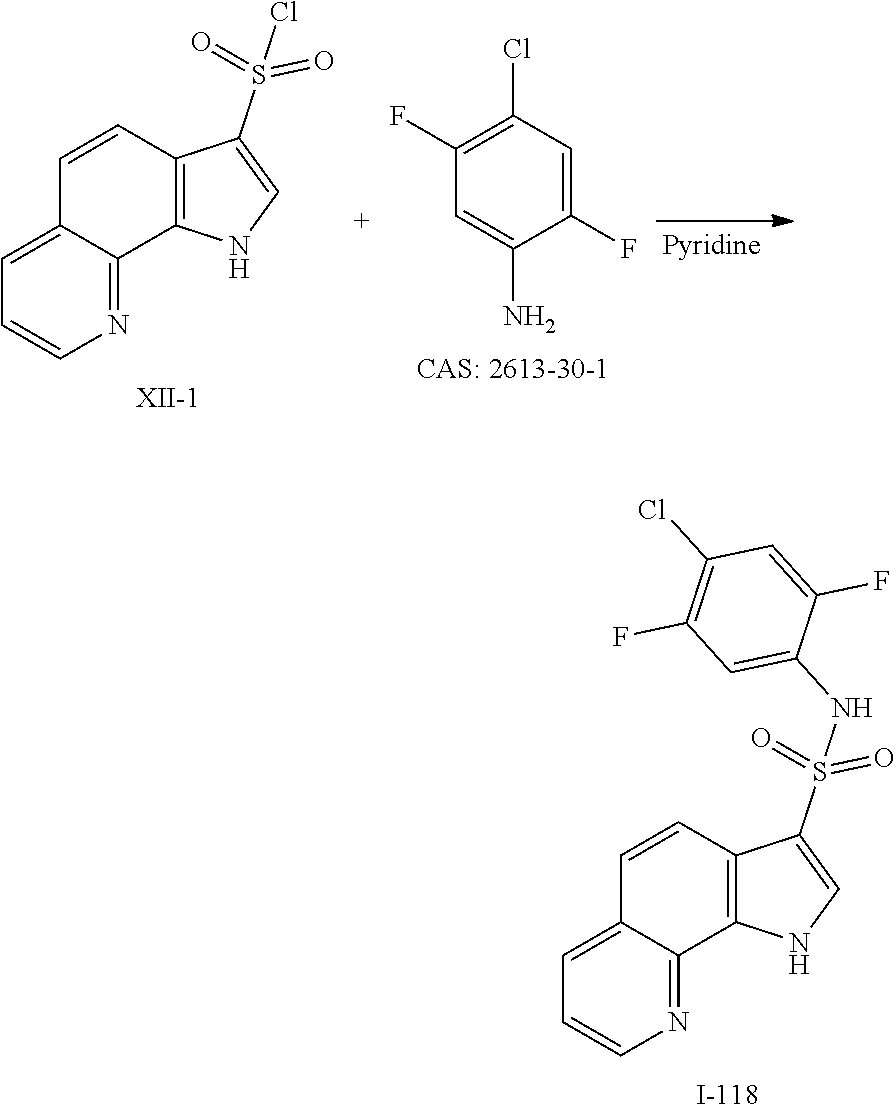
C1=CC2=C(C3=NC=CC=C13)NC=C2S(=O)(Cl)=O.C1(F)=C(Cl)C=C(F)C(N)=C1.C1=CC2=C(C3=NC=CC=C13)NC=C2S(=O)(NC1=CC(F)=C(Cl)C=C1F)=O
